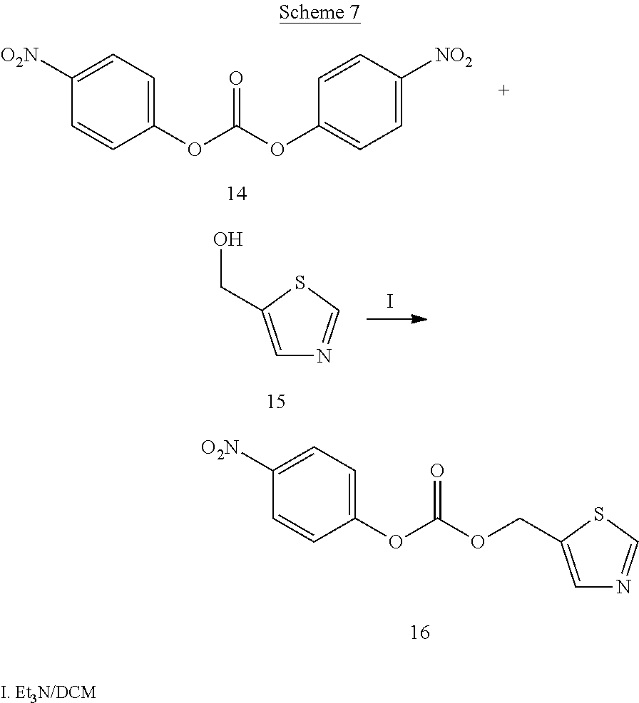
C1=C(OC(OC2=CC=C([NO2])C=C2)=O)C=CC([O2N])=C1.C1=C(CO)SC=N1.I.C1=C(OC(OCC2=CN=CS2)=O)C=CC([O2N])=C1
